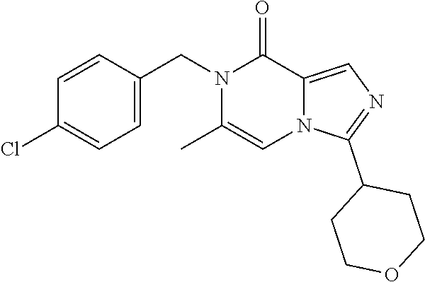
C1=C(CN2C(C)=CN3C(=CN=C3C3CCOCC3)C2=O)C=CC(Cl)=C1
